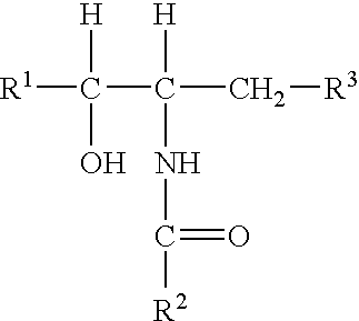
[R1]C([H])(O)C([H])(NC([R2])=O)C[R3]
